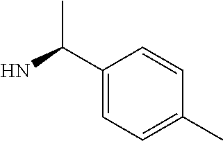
C1(C(N)C)=CC=C(C)C=C1
